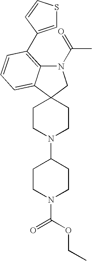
N1(C(=O)C)C2=C(C3=CSC=C3)C=CC=C2C2(C1)CCN(C1CCN(C(OCC)=O)CC1)CC2
